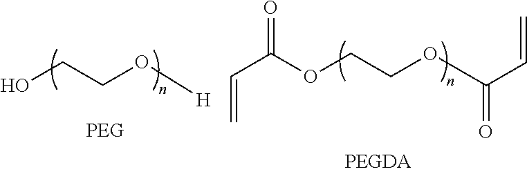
OCCO[H].O(CCOC(C=C)=O)C(=O)C=C
